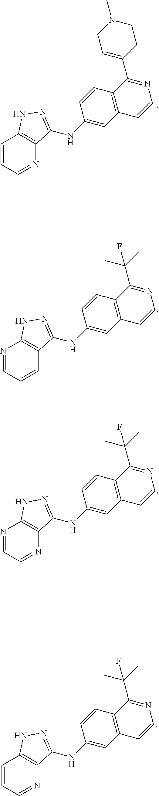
N1=CC=CC2=C1NN=C2NC1=CC2=C(C=C1)C(C(C)(C)F)=NC=C2.C1=CC=NC2=C1NN=C2NC1=CC2=C(C=C1)C(C1=CCN(C)CC1)=NC=C2.N1=CC=NC2=C1NN=C2NC1=CC2=C(C=C1)C(C(C)(C)F)=NC=C2.C1=CC=NC2=C1NN=C2NC1=CC2=C(C=C1)C(C(C)(C)F)=NC=C2
